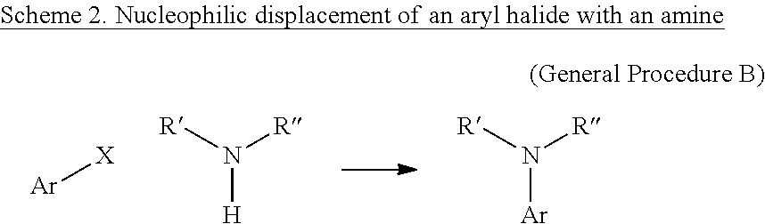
[Ar][X].N([H])([R])[R].N([Ar])([R])[R]
